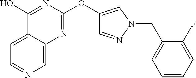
C1(OC2=NC3=CN=CC=C3C(O)=N2)=CN(CC2=CC=CC=C2F)N=C1
